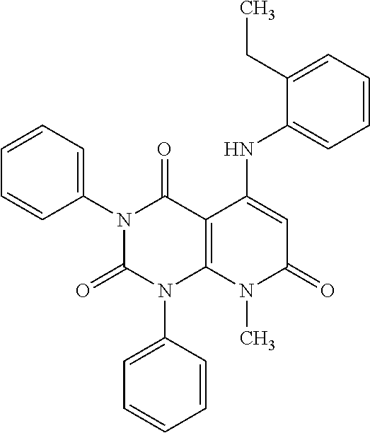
C1(N2C(=O)N(C3=CC=CC=C3)C3=C(C2=O)C(NC2=CC=CC=C2CC)=CC(=O)N3C)=CC=CC=C1
